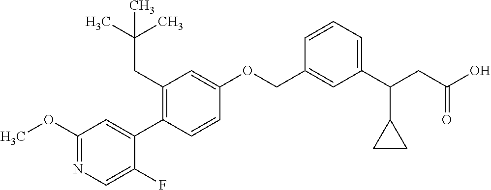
C1(OC)=NC=C(F)C(C2=C(CC(C)(C)C)C=C(OCC3=CC(C(CC(O)=O)C4CC4)=CC=C3)C=C2)=C1
